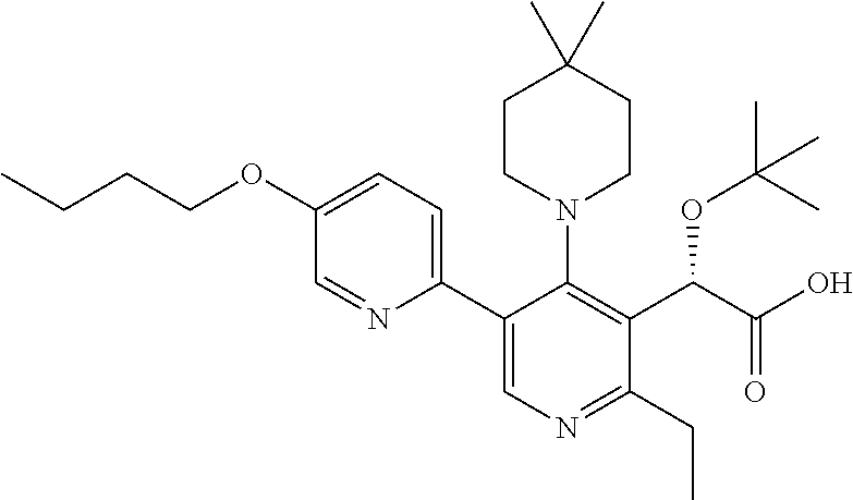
C(CCOC1=CC=C(C2=CN=C(CC)C(C(C(O)=O)OC(C)(C)C)=C2N2CCC(C)(C)CC2)N=C1)C
